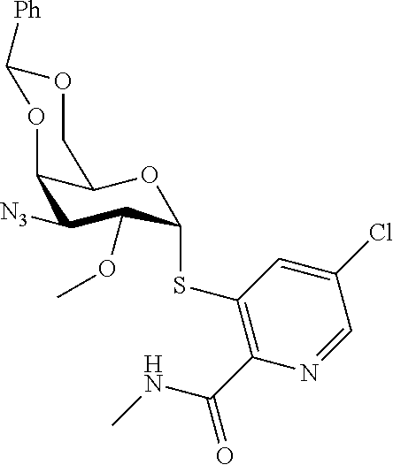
C12C([N3])C(OC)C(SC3=C(C(NC)=O)N=CC(Cl)=C3)OC1COC([Ph])O2
